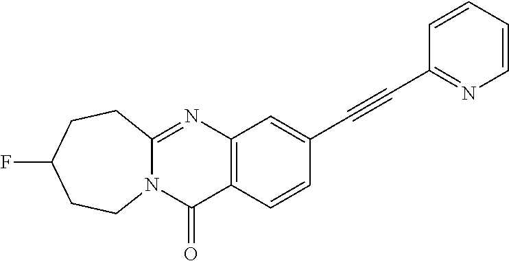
C12=C(C=CC(C#CC3=NC=CC=C3)=C1)C(=O)N1C(=N2)CCC(F)CC1
